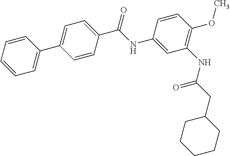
C1=CC=CC=C1C1=CC=C(C(NC2=CC(NC(CC3CCCCC3)=O)=C(OC)C=C2)=O)C=C1
